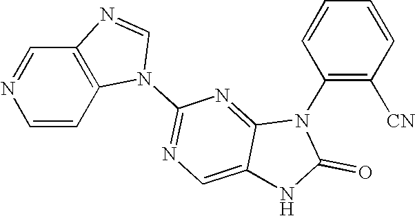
C1=NC=CC2=C1N=CN2C1=NC=C2C(=N1)N(C1=C([CN])C=CC=C1)C(=O)N2
